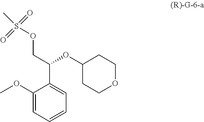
C1(OC)=CC=CC=C1C(COS(C)(=O)=O)OC1CCOCC1
